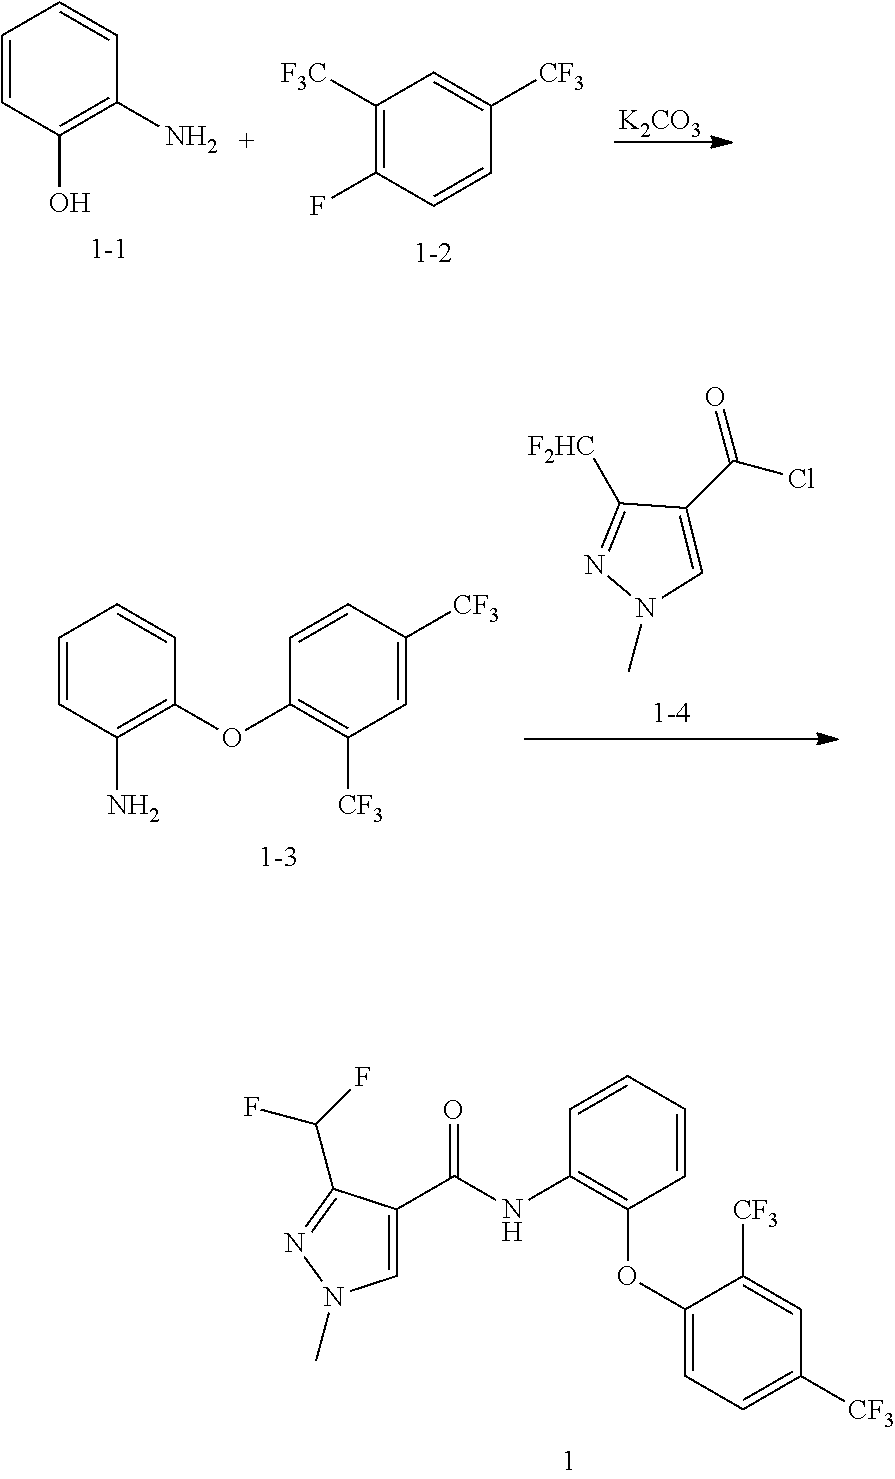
C1=C(C(NC2=C(OC3=CC=C([CF3])C=C3[CF3])C=CC=C2)=O)C(C(F)F)=NN1C.C1=CC(O)=C(N)C=C1.C1([F3C])=C(F)C=CC([CF3])=C1.[K2CO3].C1=CC(N)=C(OC2=C([CF3])C=C([CF3])C=C2)C=C1.N1=C([F2HC])C(C(Cl)=O)=CN1C
